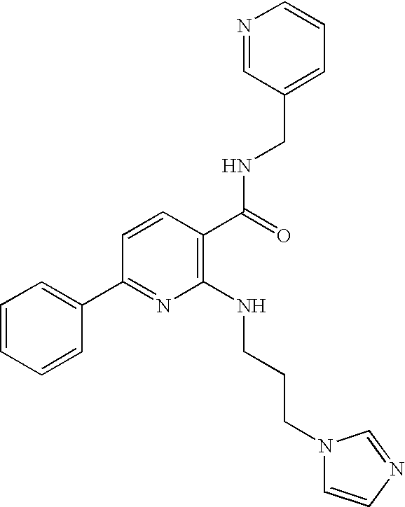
C1=CC=CC(C2=NC(NCCCN3C=CN=C3)=C(C(=O)NCC3=CC=CN=C3)C=C2)=C1
